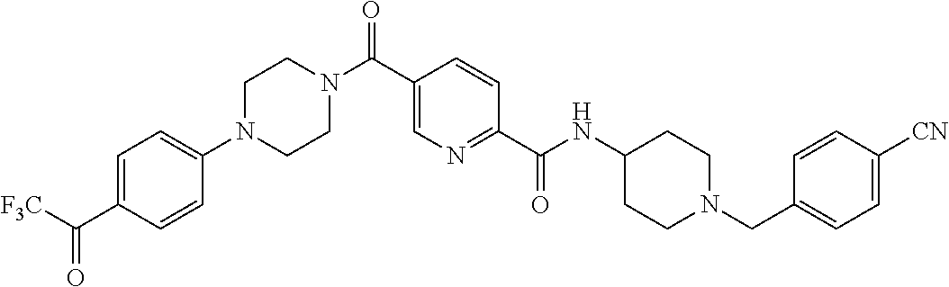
C1=C(N2CCN(C(C3=CN=C(C(NC4CCN(CC5=CC=C([CN])C=C5)CC4)=O)C=C3)=O)CC2)C=CC(C([F3C])=O)=C1
